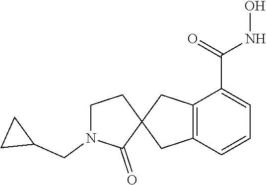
C12=C(C=CC=C1C(=O)NO)CC1(C2)CCN(CC2CC2)C1=O
